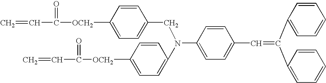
N(C1=CC=C([OCH2]C(=O)C=C)C=C1)(C1=CC=C(C=C(C2=CC=CC=C2)C2=CC=CC=C2)C=C1)CC1=CC=C([OCH2]C(=O)C=C)C=C1
